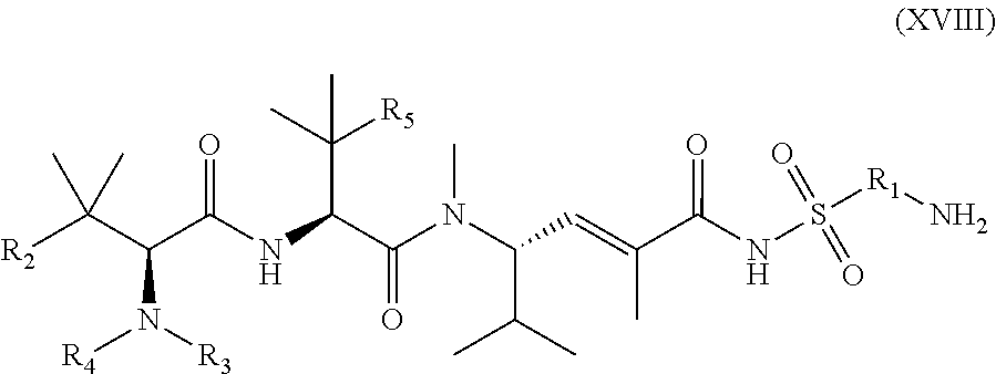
N(C(C(=CC(C(C)C)N(C)C(=O)C(C([R5])(C)C)NC(=O)C(C([R2])(C)C)N([R4])[R3])C)=O)S(=O)(=O)[R1]N
